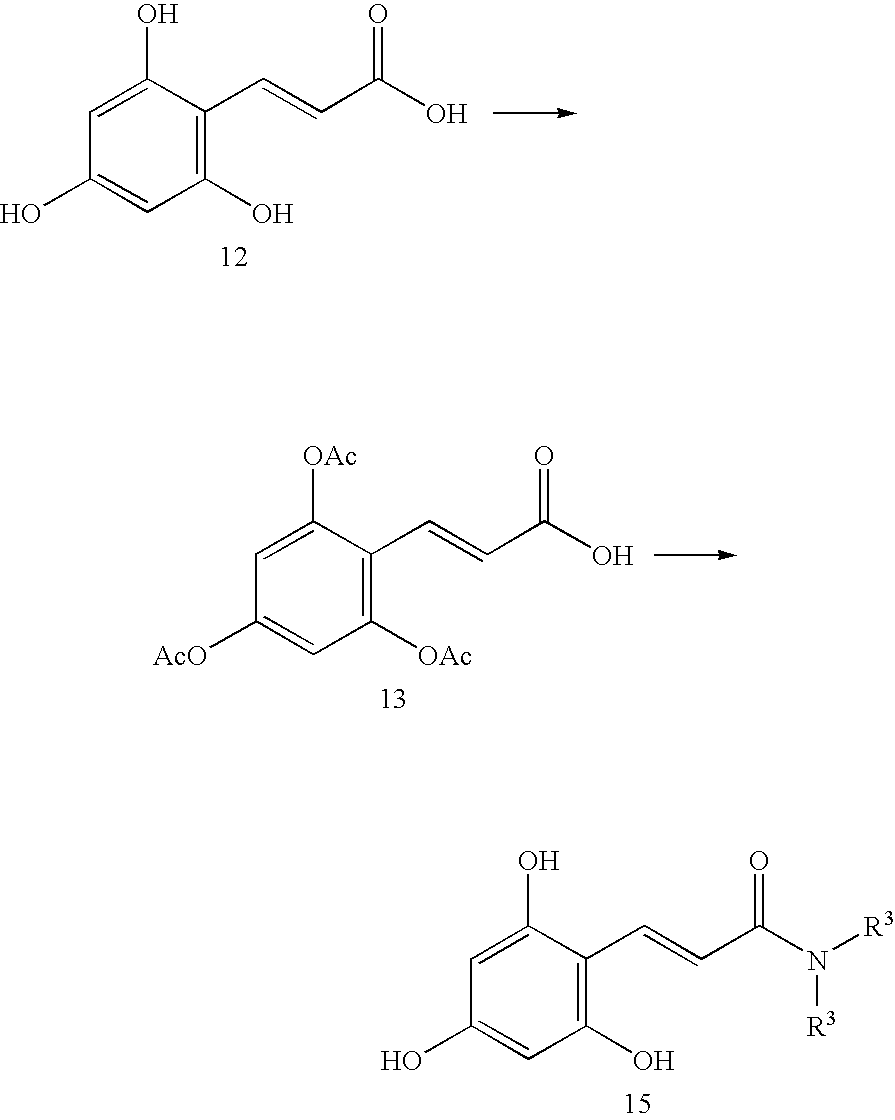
C1(O)=C(C=CC(O)=O)C(O)=CC(O)=C1.C1([OAc])=C(C=CC(O)=O)C([OAc])=CC([AcO])=C1.C1(O)=C(C=CC(N([R3])[R3])=O)C(O)=CC(O)=C1
